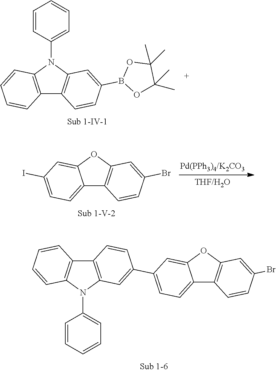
C12=C(N(C3=CC=CC=C3)C3=C1C=CC(B1OC(C)(C)C(C)(C)O1)=C3)C=CC=C2.C12=C(OC3=CC(C4=CC5=C(C=C4)C4=C(N5C5=CC=CC=C5)C=CC=C4)=CC=C13)C=C(Br)C=C2.C12=CC=C(I)C=C1OC1=C2C=CC(Br)=C1
